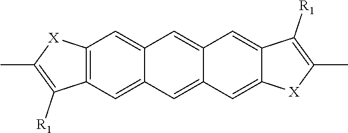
C12=C(C=C3C(=C1)C=C1C(=C3)C=C3C(=C1)C([R1])=C(C)[X]3)C([R1])=C(C)[X]2
